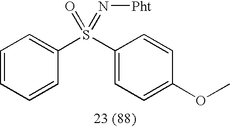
C1=CC=CC(S(C2=CC=C(OC)C=C2)(=O)=N[Pht])=C1
